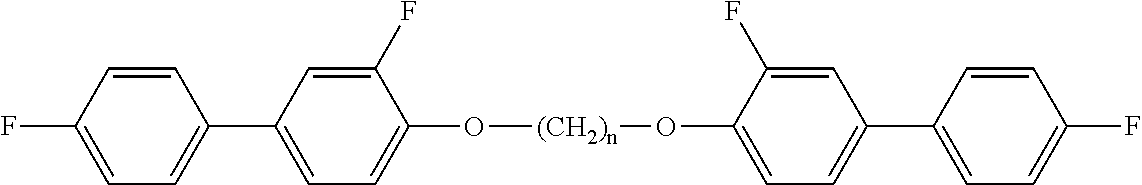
C1(F)=CC(C2=CC=C(F)C=C2)=CC=C1O[(CH2)n]OC1=CC=C(C2=CC=C(F)C=C2)C=C1F
